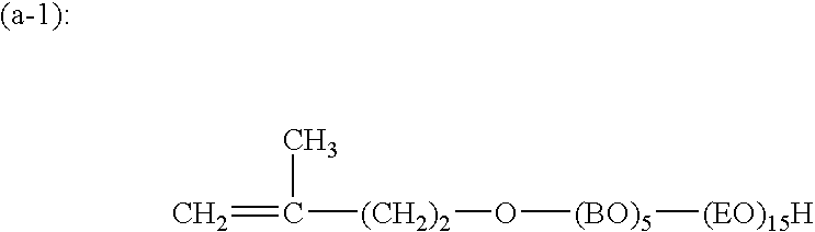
C=C(C)[(CH2)2]O[(BO)5][(EO)15H]
